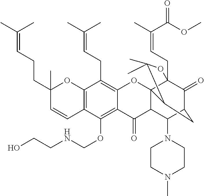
C12=C(C(OCNCCO)=C3C(=C1CC=C(C)C)OC14C(C3=O)C(N3CCN(C)CC3)C3C(=O)C1(CC=C(C)C(OC)=O)OC(C)(C)C4C3)C=CC(CCC=C(C)C)(C)O2
